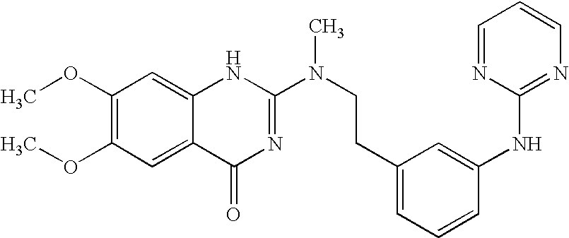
C1(OC)=C(OC)C=C2C(=C1)NC(N(CCC1=CC=CC(NC3=NC=CC=N3)=C1)C)=NC2=O
